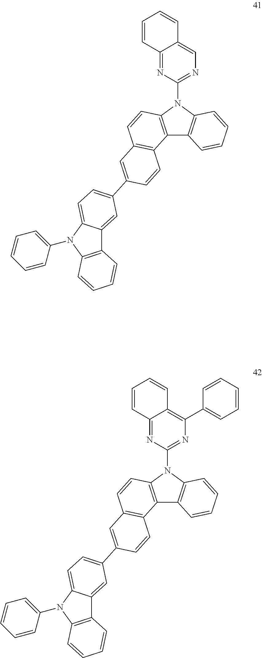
C12=C(N(C3=NC=C4C(=N3)C=CC=C4)C3=C1C=CC=C3)C=CC1=C2C=CC(C2=CC=C3C(=C2)C2=C(N3C3=CC=CC=C3)C=CC=C2)=C1.C12=C(N(C3=NC(C4=CC=CC=C4)=C4C(=N3)C=CC=C4)C3=C1C=CC=C3)C=CC1=C2C=CC(C2=CC=C3C(=C2)C2=C(N3C3=CC=CC=C3)C=CC=C2)=C1
